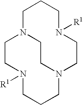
C1CCN([R1])CCN2CCCN([R1])CCN1CC2
